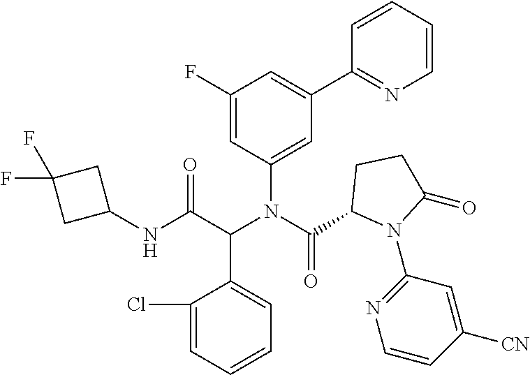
N(C(C1N(C2=NC=CC([CN])=C2)C(=O)CC1)=O)(C(C(NC1CC(F)(F)C1)=O)C1=CC=CC=C1Cl)C1=CC(C2=NC=CC=C2)=CC(F)=C1
